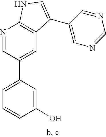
C1(O)=CC(C2=CC3=C(N=C2)NC=C3C2=CN=CN=C2)=CC=C1
